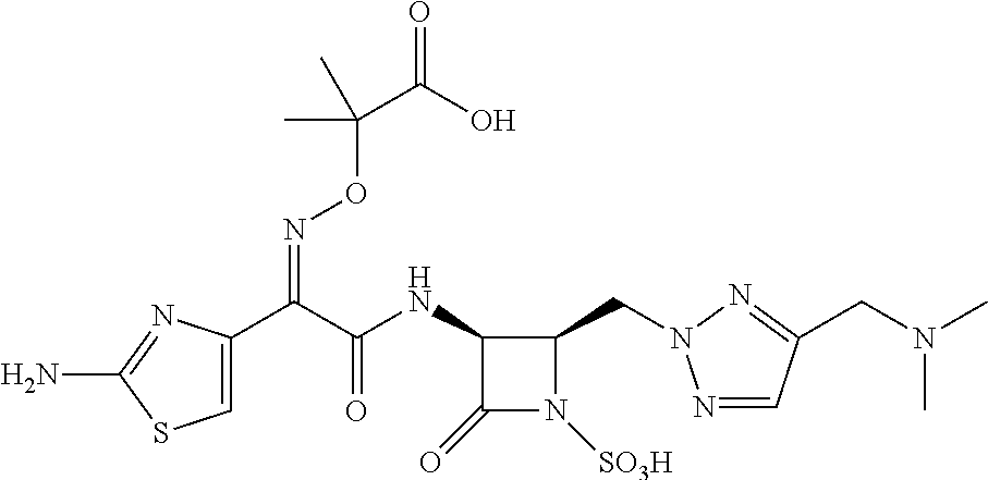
C1=C(C(C(NC2C(=O)N([SO3H])C2CN2N=CC(CN(C)C)=N2)=O)=NOC(C(=O)O)(C)C)N=C(N)S1
